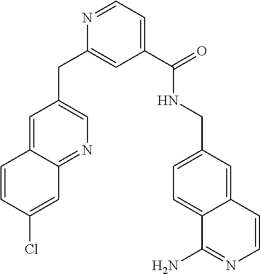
C1(C(NCC2=CC=C3C(=C2)C=CN=C3N)=O)=CC=NC(CC2=CN=C3C(=C2)C=CC(Cl)=C3)=C1
